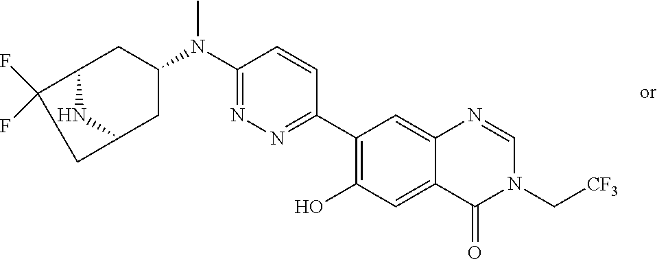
C1(C2=NN=C(N(C3CC4NC(C3)CC4(F)F)C)C=C2)=C(O)C=C2C(=C1)N=CN(C[CF3])C2=O
